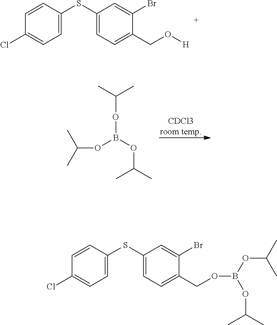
C(OB(OC(C)C)OC(C)C)(C)C.C1=CC(SC2=CC=C(CO[H])C(Br)=C2)=CC=C1Cl.C1=CC(SC2=CC=C(COB(OC(C)C)OC(C)C)C(Br)=C2)=CC=C1Cl
